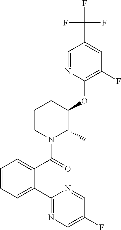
C1=CC=C(C2=NC=C(F)C=N2)C(C(=O)N2C(C)C(OC3=C(F)C=C(C(F)(F)F)C=N3)CCC2)=C1
